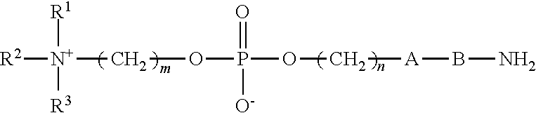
[R2][N+](COP(OC[A]BN)(=O)[O-])([R1])[R3]
